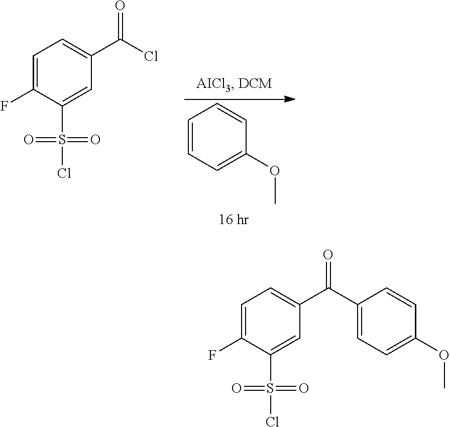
C1(C(Cl)=O)=CC=C(F)C(S(Cl)(=O)=O)=C1.C1=CC=C(OC)C=C1.C1(C(C2=CC=C(OC)C=C2)=O)=CC=C(F)C(S(Cl)(=O)=O)=C1
